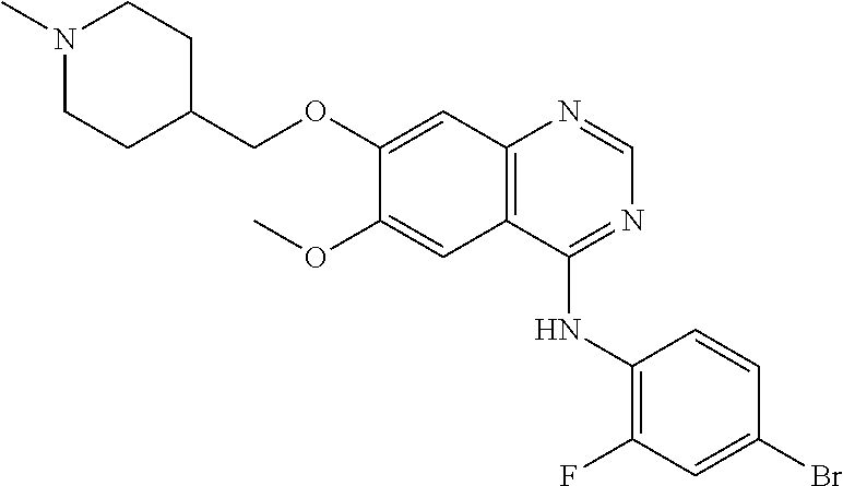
N1(C)CCC(COC2=CC3=C(C=C2OC)C(NC2=C(F)C=C(Br)C=C2)=NC=N3)CC1
